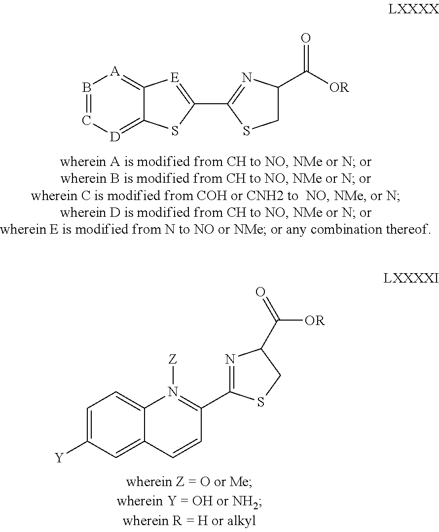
C1C(C([OR])=O)N=C(C2=[E]C3=[A]B=C[D]=C3S2)S1.C1=C([Y])C=C2C(=C1)N([Z])=C(C1=NC(C([OR])=O)CS1)C=C2
